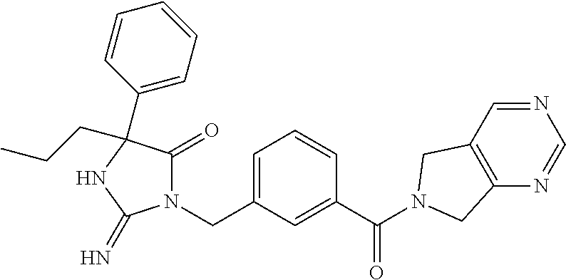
N1(CC2=CC=CC(C(=O)N3CC4=C(N=CN=C4)C3)=C2)C(=O)C(C2=CC=CC=C2)(CCC)NC1=N
